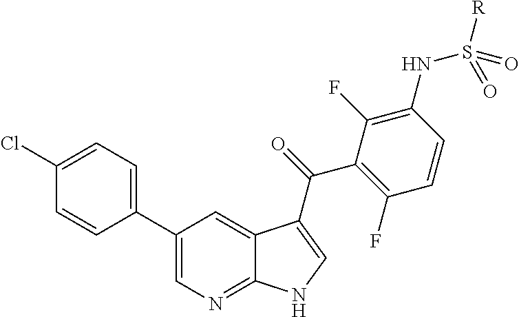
C1=C(Cl)C=CC(C2=CN=C3C(=C2)C(C(=O)C2=C(F)C=CC(NS(=O)([R])=O)=C2F)=CN3)=C1
